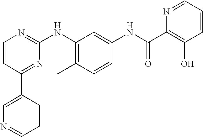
C1=CC(C2=CN=CC=C2)=NC(NC2=C(C)C=CC(NC(=O)C3=C(O)C=CC=N3)=C2)=N1
